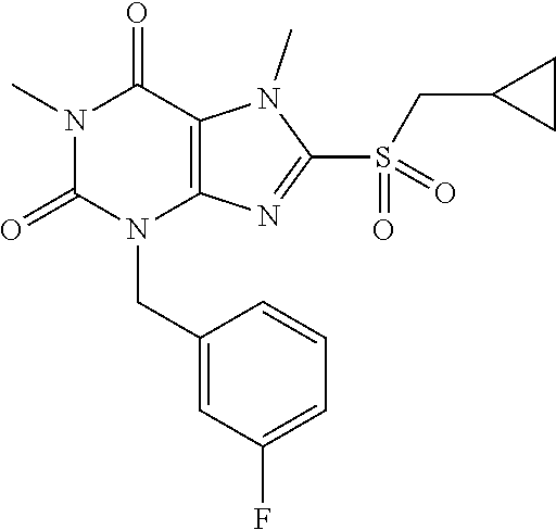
N1(C)C(=O)N(CC2=CC(F)=CC=C2)C2=C(C1=O)N(C)C(S(=O)(CC1CC1)=O)=N2
